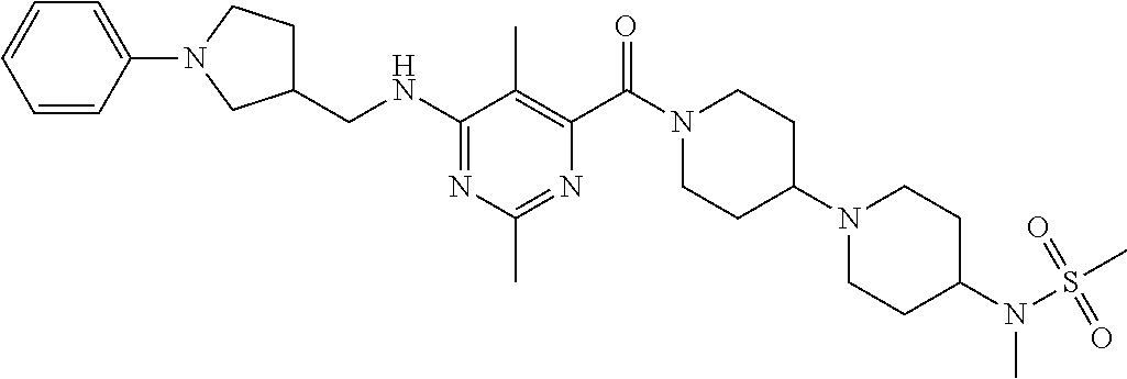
C1(NCC2CCN(C3=CC=CC=C3)C2)=NC(C)=NC(C(=O)N2CCC(N3CCC(N(S(C)(=O)=O)C)CC3)CC2)=C1C
